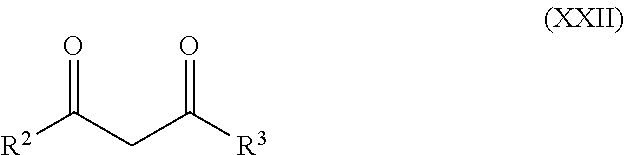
C(CC([R2])=O)([R3])=O
